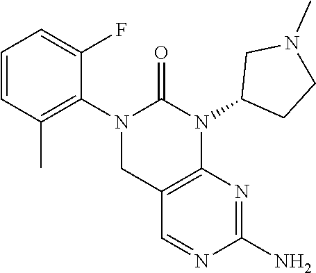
C1=CC(C)=C(N2CC3=C(N(C4CCN(C)C4)C2=O)N=C(N)N=C3)C(F)=C1
